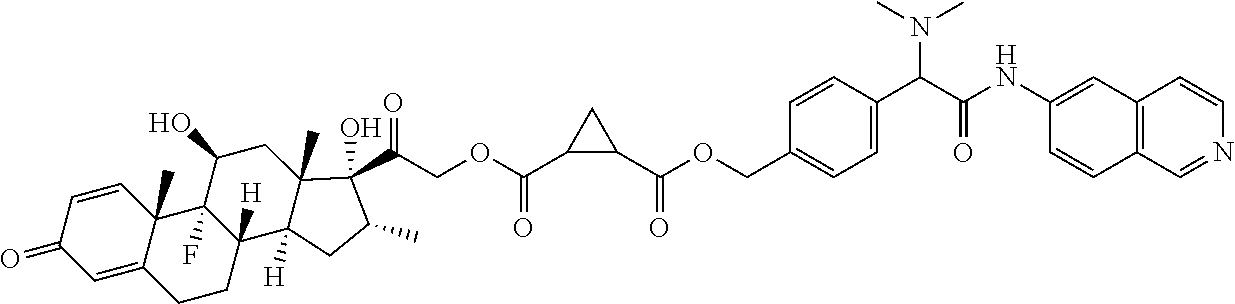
C1=CC2(C)C(=CC1=O)CCC1([H])C2(F)C(O)CC2(C)C1([H])CC(C)C2(C(=O)COC(C1CC1C(OCC1=CC=C(C(C(NC2=CC3=C(C=C2)C=NC=C3)=O)N(C)C)C=C1)=O)=O)O
